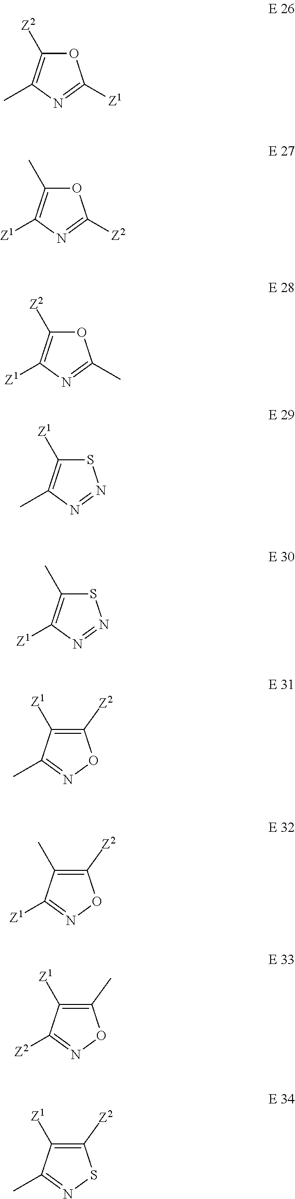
O1C([Z2])=C(C)N=C1[Z1].O1C(C)=C([Z1])N=C1[Z2].O1C([Z2])=C([Z1])N=C1C.S1C([Z1])=C(C)N=N1.S1C(C)=C([Z1])N=N1.C1([Z2])=C([Z1])C(C)=NO1.C1([Z2])=C(C)C([Z1])=NO1.C1(C)=C([Z1])C([Z2])=NO1.C1([Z2])=C([Z1])C(C)=NS1
